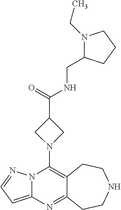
C12=C(N3CC(C(=O)NCC4N(CC)CCC4)C3)N3C(=CC=N3)N=C1CCNCC2
